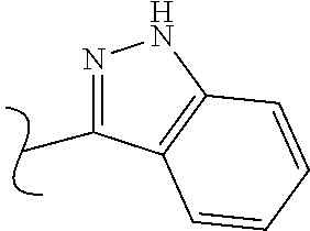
CC1=NNC2=C1C=CC=C2
